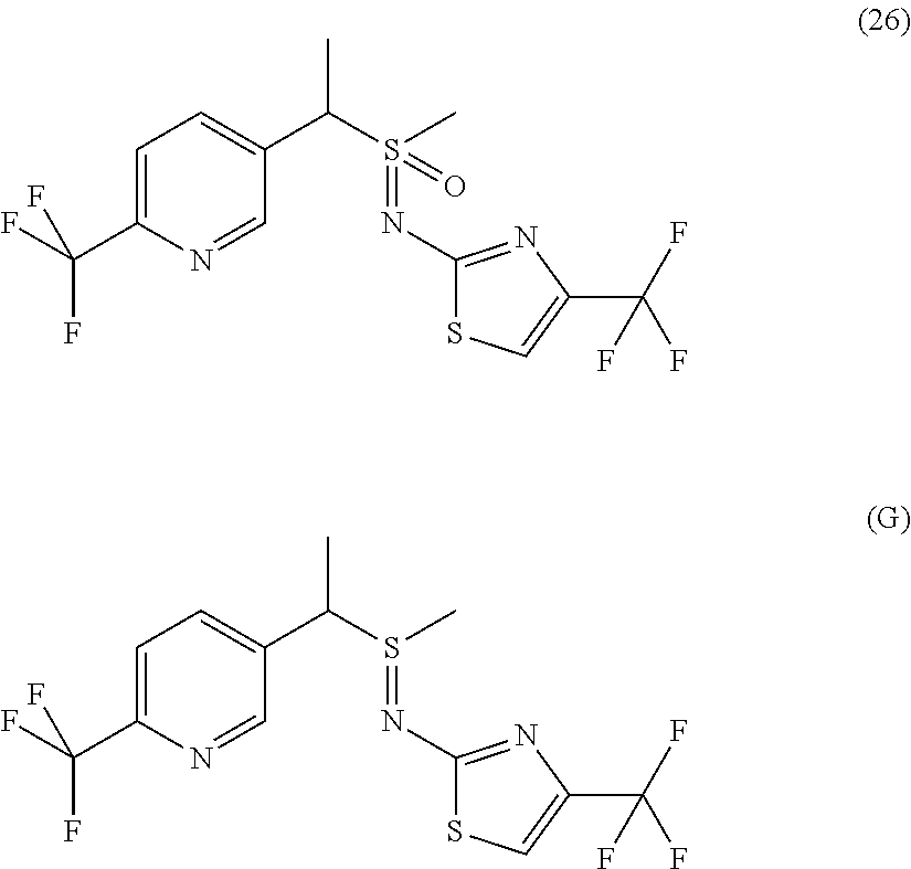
C1=C(C(F)(F)F)N=CC(C(S(C)(=NC2=NC(C(F)(F)F)=CS2)=O)C)=C1.C1=C(C(F)(F)F)N=CC(C(S(C)=NC2=NC(C(F)(F)F)=CS2)C)=C1
